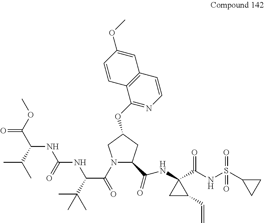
N1(C(=O)C(C(C)(C)C)NC(=O)NC(C(C)C)C(OC)=O)C(C(=O)NC2(C(NS(C3CC3)(=O)=O)=O)CC2C=C)CC(OC2=NC=CC3=C2C=CC(OC)=C3)C1
